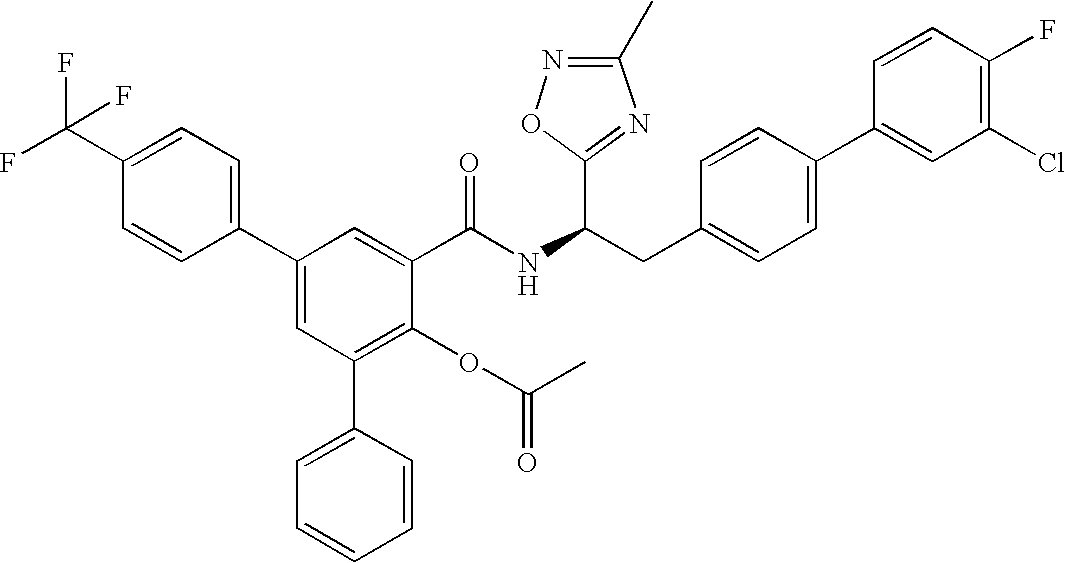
O(C1=C(C2=CC=CC=C2)C=C(C2=CC=C(C(F)(F)F)C=C2)C=C1C(NC(CC1=CC=C(C2=CC(Cl)=C(F)C=C2)C=C1)C1=NC(C)=NO1)=O)C(=O)C
